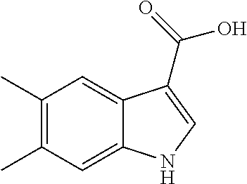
C1(C)=C(C)C=C2C(=C1)C(C(=O)O)=CN2
